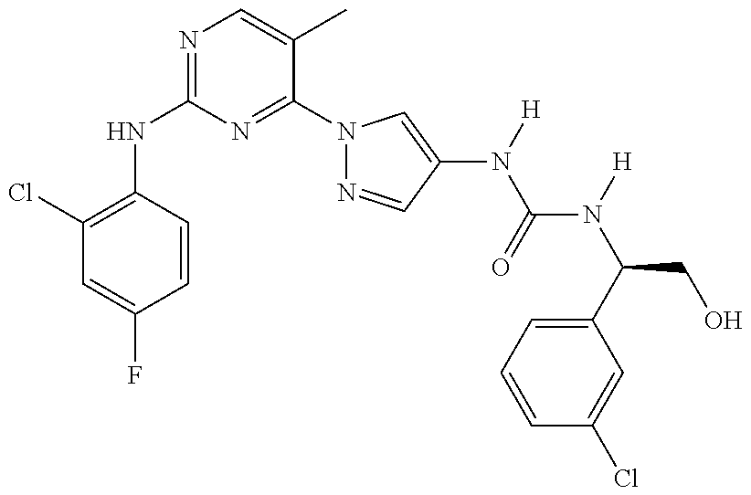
C1(NC2=NC=C(C)C(N3N=CC(N(C(N(C(CO)C4=CC=CC(Cl)=C4)[H])=O)[H])=C3)=N2)=C(Cl)C=C(F)C=C1
